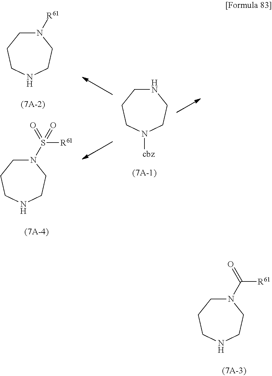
N1([R61])CCCNCC1.N1(S([R61])(=O)=O)CCCNCC1.N1CCCN([cbz])CC1.N1(C([R61])=O)CCCNCC1
